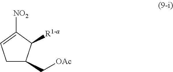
C1C(C[OAc])C([R1-a])C([NO2])=C1
